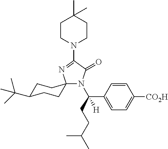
C1CN(C2=NC3(N(C(CCC(C)C)(C4=CC=C([CO2H])C=C4)[H])C2=O)CCC(C(C)(C)C)CC3)CCC1(C)C
